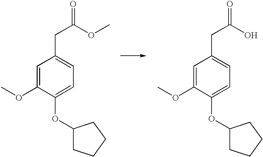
C1=C(OC)C(OC2CCCC2)=CC=C1CC(OC)=O.C1=C(OC)C(OC2CCCC2)=CC=C1CC(O)=O
